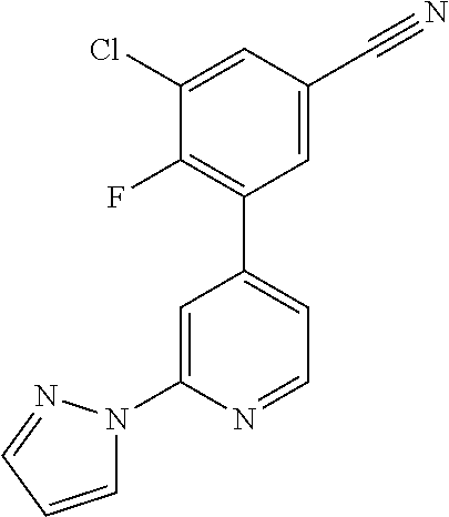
C1(N2C=CC=N2)=CC(C2=C(F)C(Cl)=CC(C#N)=C2)=CC=N1
